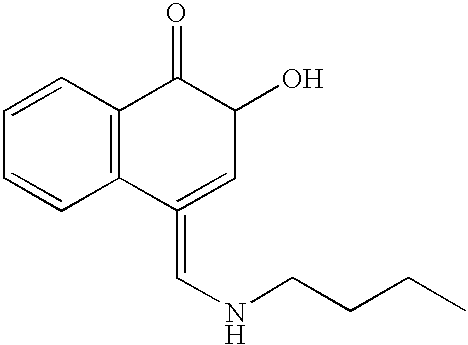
C1=CC2=C(C=C1)C(=CNCCCC)=CC(O)C2=O
